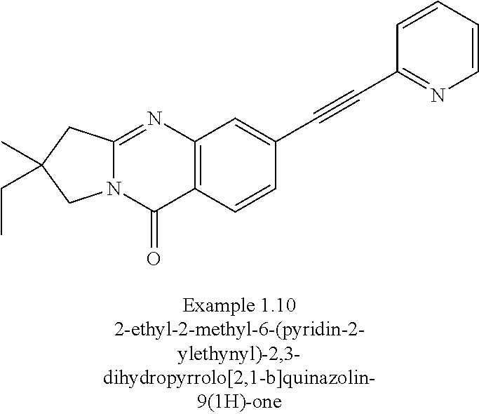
N12C(=NC3=C(C1=O)C=CC(C#CC1=NC=CC=C1)=C3)CC(C)(CC)C2
